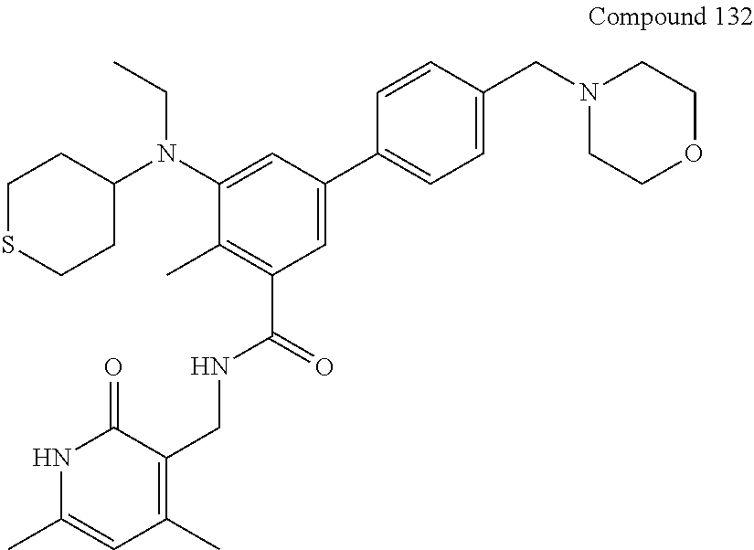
C1=C(N(C2CCSCC2)CC)C(C)=C(C(NCC2=C(C)C=C(C)NC2=O)=O)C=C1C1=CC=C(CN2CCOCC2)C=C1
